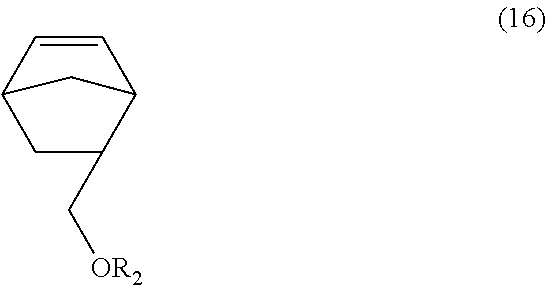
C1=CC2CC(C[OR2])C1C2
